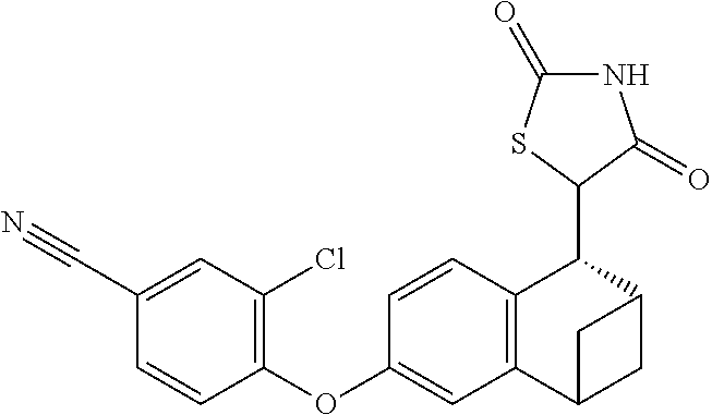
C1(C#N)=CC(Cl)=C(OC2=CC3=C(C=C2)C(C2C(=O)NC(=O)S2)C2CC3C2)C=C1
